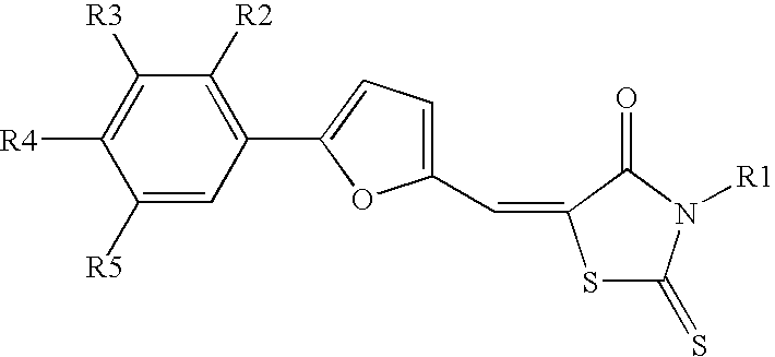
S1C(=S)N([R1])C(=O)C1=CC1=CC=C(C2=C([R2])C([R3])=C([R4])C([R5])=C2)O1
